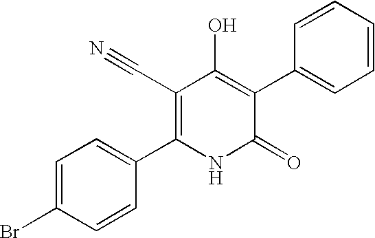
C1(C#N)=C(C2=CC=C(Br)C=C2)NC(=O)C(C2=CC=CC=C2)=C1O
